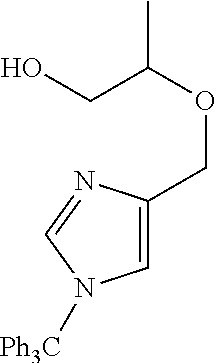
C1=C(COC(CO)C)N=CN1[Ph3C]
